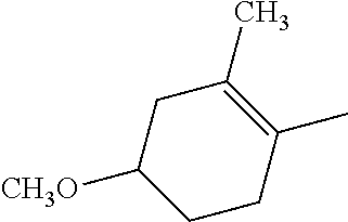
C1C(C)=C(C)CCC1[CH3O]
